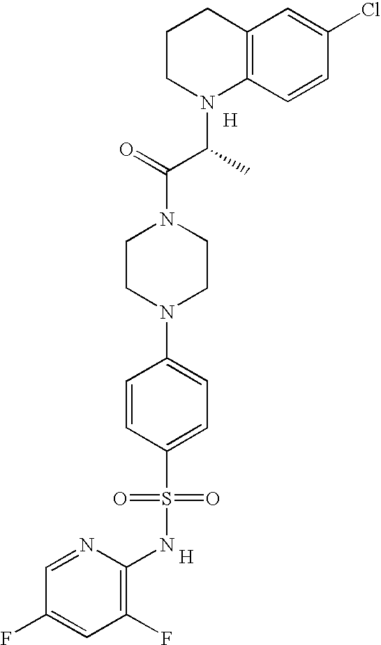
[H].[H].C12=C(C=CC(Cl)=C1)N(C(C(N1CCN(C3=CC=C(S(=O)(=O)NC4=C(F)C=C(F)C=N4)C=C3)CC1)=O)C)CCC2
